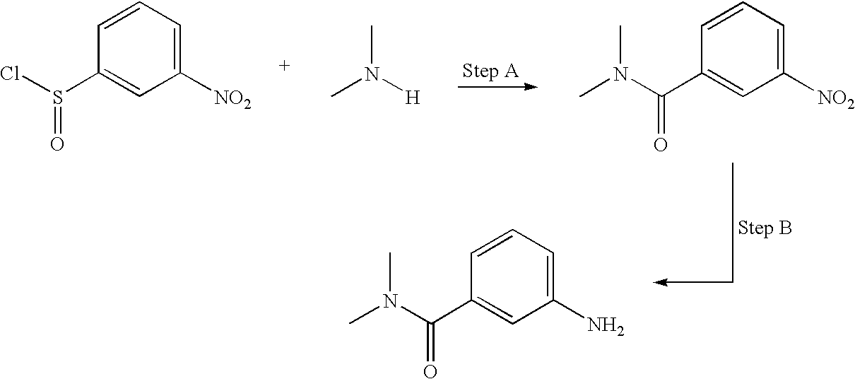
C1=CC(S(Cl)=O)=CC([NO2])=C1.CN([H])C.CN(C(=O)C1=CC([NO2])=CC=C1)C.CN(C(=O)C1=CC(N)=CC=C1)C
